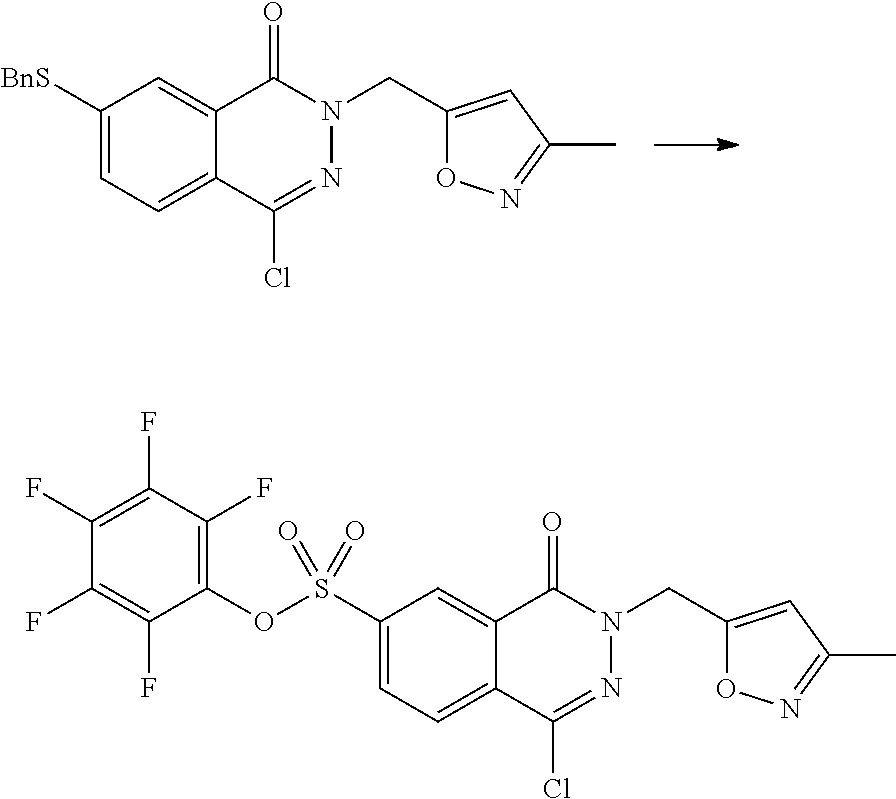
C1([BnS])=CC=C2C(=C1)C(=O)N(CC1=CC(C)=NO1)N=C2Cl.C1(S(OC2=C(F)C(F)=C(F)C(F)=C2F)(=O)=O)=CC=C2C(=C1)C(=O)N(CC1=CC(C)=NO1)N=C2Cl
